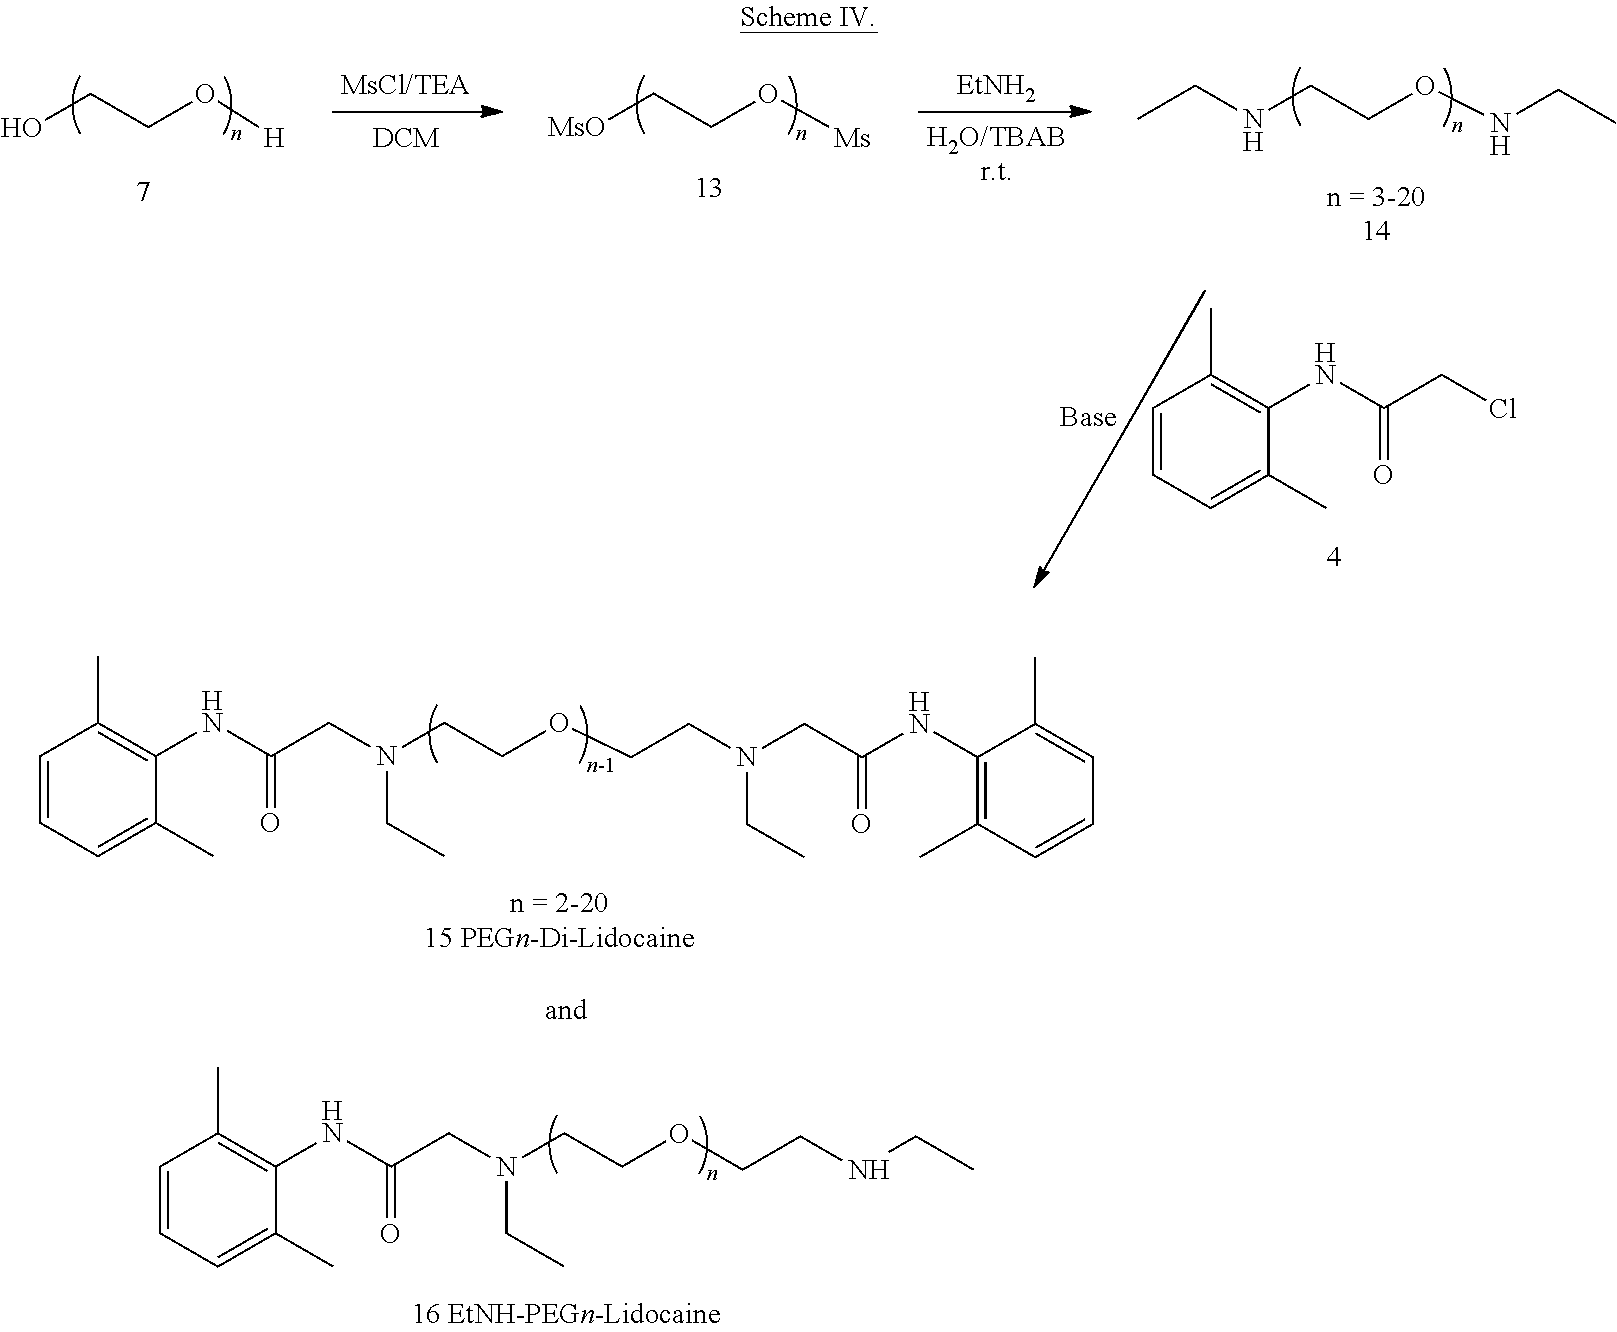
OCCO[H].[EtNH2].[MsO]CCO[Ms].N(CCONCC)CC.C1=CC=C(C)C(NC(CCl)=O)=C1C.C1=CC=C(C)C(NC(CN(CCOCCN(CC(NC2=C(C)C=CC=C2C)=O)CC)CC)=O)=C1C.C1=CC=C(C)C(NC(CN(CCOCCNCC)CC)=O)=C1C
